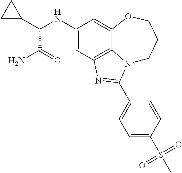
C1(NC(C2CC2)C(N)=O)=CC2=C3C(=C1)OCCCN3C(C1=CC=C(S(C)(=O)=O)C=C1)=N2
